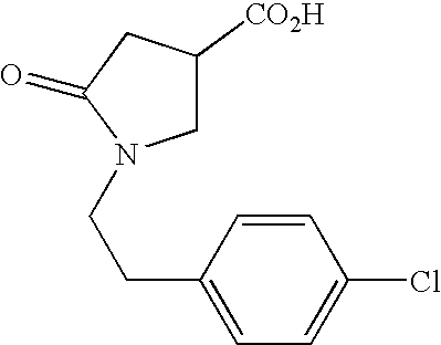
C1C([CO2H])CC(=O)N1CCC1=CC=C(Cl)C=C1
